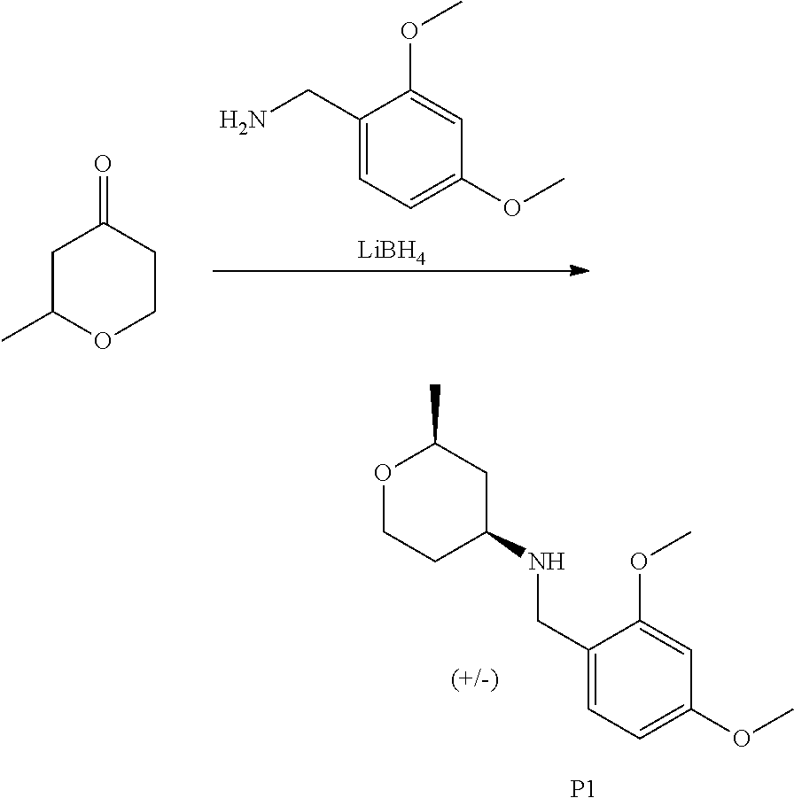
C1C(NCC2=CC=C(OC)C=C2OC)CCOC1C.[P1].C1(CN)=CC=C(OC)C=C1OC.[LiBH4].C1C(C)OCCC1=O
